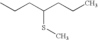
C(CC(CCC)SC)C
